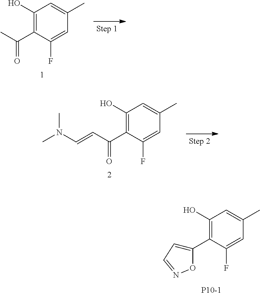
C1(O)=C(C(=O)C)C(F)=CC(C)=C1.C1=C(C)C=C(F)C(C(=O)C=CN(C)C)=C1O.C1(C)=CC(O)=C(C2=CC=NO2)C(F)=C1.[P10-1]
